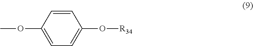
C1(OC)=CC=C(O[R34])C=C1
